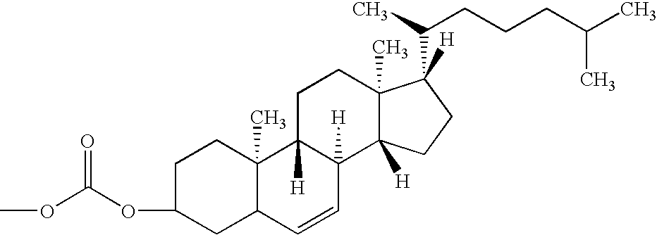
COC(OC1CC2C(C)(CC1)C1([H])C([H])(C=C2)C2([H])C(C)(CC1)C(C(CCCC(C)C)C)([H])CC2)=O
